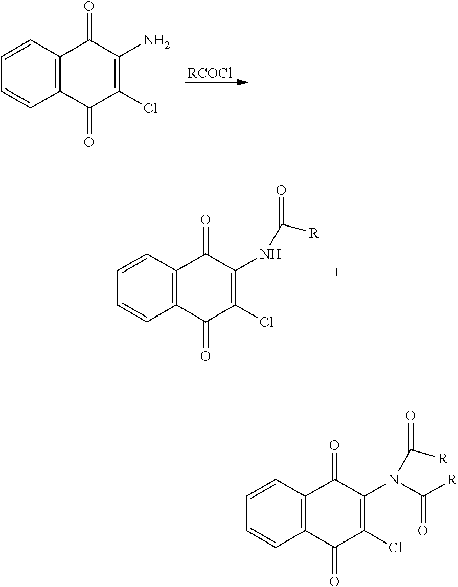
[RCOCl].C12=C(C=CC=C1)C(=O)C(N)=C(Cl)C2=O.C12=C(C=CC=C1)C(=O)C(NC([R])=O)=C(Cl)C2=O.C12=C(C=CC=C1)C(=O)C(N(C([R])=O)C([R])=O)=C(Cl)C2=O
